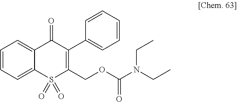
C1=CC=C2C(=C1)C(=O)C(C1=CC=CC=C1)=C(COC(N(CC)CC)=O)S2(=O)=O
